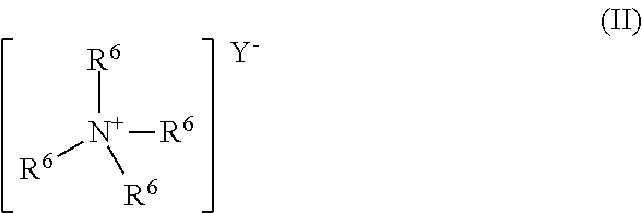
[R6][N+]([R6])([R6])[R6].[Y]
